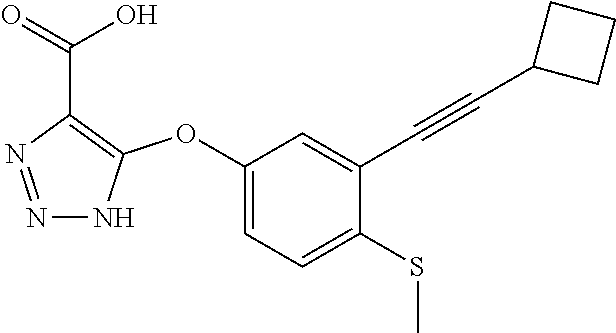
C1(OC2=C(C(=O)O)N=NN2)=CC=C(SC)C(C#CC2CCC2)=C1
